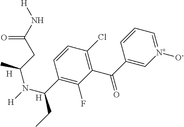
[N+]1([O-])=CC=CC(C(=O)C2=C(Cl)C=CC(C(N([H])C(CC(N[H])=O)C)CC)=C2F)=C1.[H].[H]
